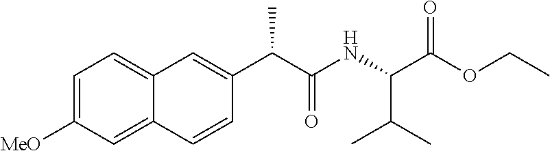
C1=C([MeO])C=C2C(=C1)C=C(C(C(NC(C(OCC)=O)C(C)C)=O)C)C=C2
